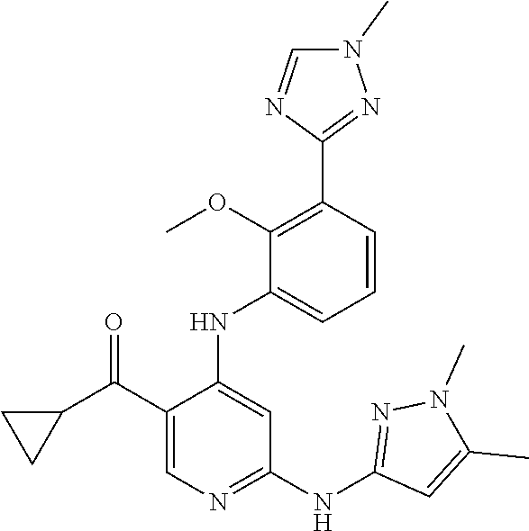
C1=CC(C2=NN(C)C=N2)=C(OC)C(NC2=CC(NC3=NN(C)C(C)=C3)=NC=C2C(C2CC2)=O)=C1
